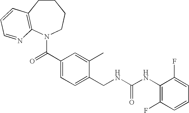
C1CC2=C(N(C(C3=CC=C(CNC(NC4=C(F)C=CC=C4F)=O)C(C)=C3)=O)CC1)N=CC=C2
